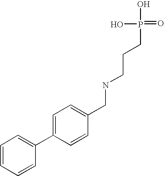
C1(C2=CC=C(CNCCCP(=O)(O)O)C=C2)=CC=CC=C1
